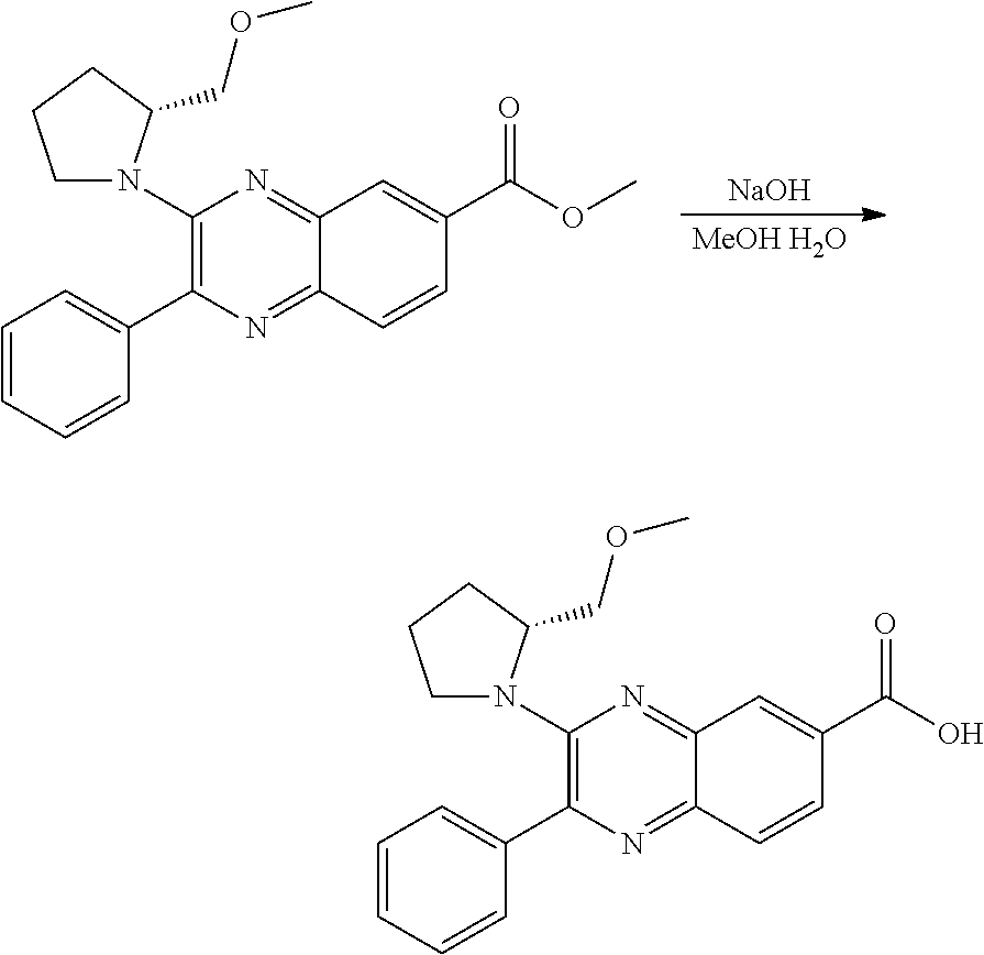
[NaOH].[MeOH H2O].C1(N2CCCC2COC)=C(C2=CC=CC=C2)N=C2C(=N1)C=C(C(OC)=O)C=C2.C1(N2CCCC2COC)=C(C2=CC=CC=C2)N=C2C(=N1)C=C(C(O)=O)C=C2
